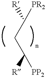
C(C([PR2])[R])C([PP2])[R]
